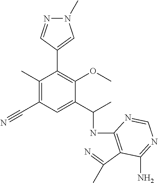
C1(C2=C(OC)C(C(C)NC3=C(C(=N)C)C(N)=NC=N3)=CC(C#N)=C2C)=CN(C)N=C1
